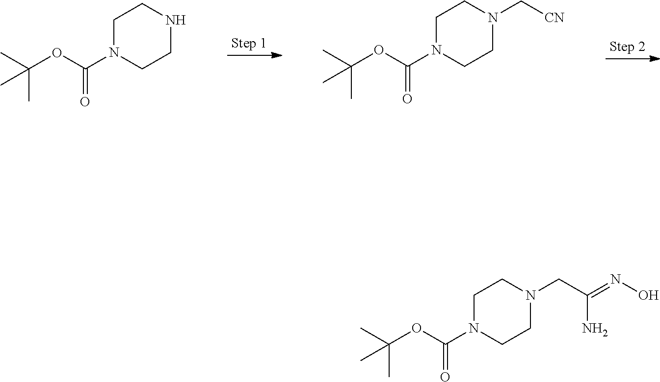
C1N(C(OC(C)(C)C)=O)CCN(C[CN])C1.C1N(C(OC(C)(C)C)=O)CCNC1.C1N(C(OC(C)(C)C)=O)CCN(CC(N)=NO)C1
